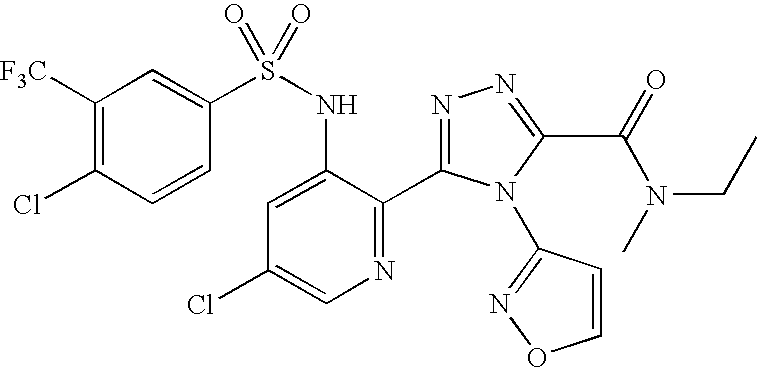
C1([F3C])=C(Cl)C=CC(S(NC2=CC(Cl)=CN=C2C2=NN=C(C(=O)N(CC)C)N2C2=NOC=C2)(=O)=O)=C1
